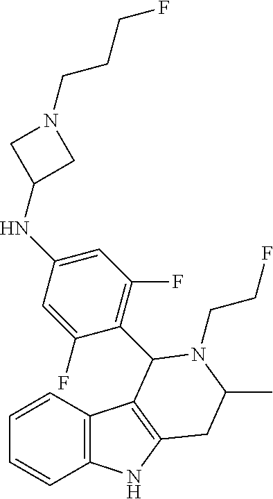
C1=CC2=C(C=C1)NC1=C2C(C2=C(F)C=C(NC3CN(CCCF)C3)C=C2F)N(CCF)C(C)C1
